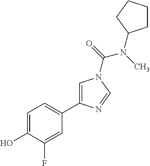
C1=C(O)C(F)=CC(C2=CN(C(N(C)C3CCCC3)=O)C=N2)=C1
